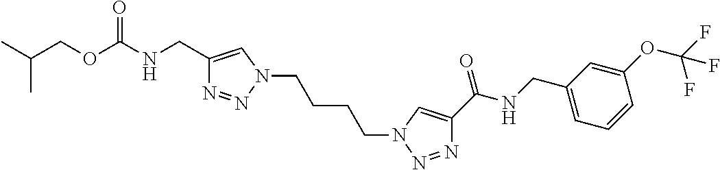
C(COC(NCC1=CN(CCCCN2N=NC(C(NCC3=CC=CC(OC(F)(F)F)=C3)=O)=C2)N=N1)=O)(C)C
